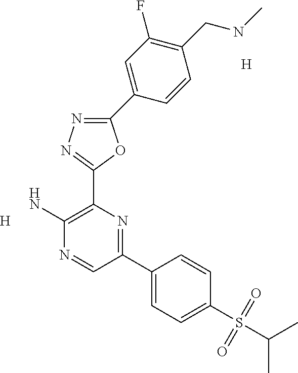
C1(C2=CC(F)=C(CNC)C=C2)=NN=C(C2=C(N)N=CC(C3=CC=C(S(C(C)C)(=O)=O)C=C3)=N2)O1.[H].[H]
